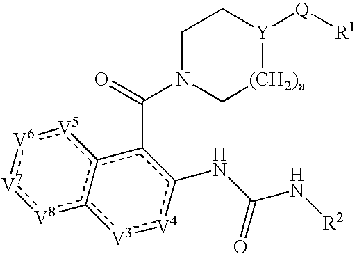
c12c([V3]:[V4]c(NC(N[R2])=O)c1C(=O)N1C[(CH2)a][Y]([Q][R1])CC1)[V8]:[V7]:[V6]:[V5]2
